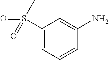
C1(S(=O)(=O)C)=CC=CC(N)=C1
